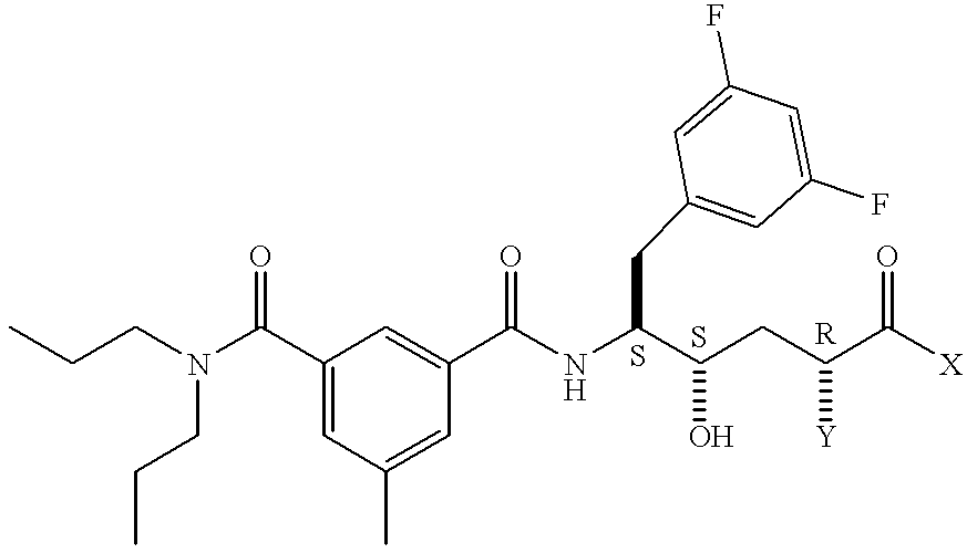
CCCN(C(C1=CC(C)=CC(C(NC(C(CC(C([X])=O)[Y])O)CC2=CC(F)=CC(F)=C2)=O)=C1)=O)CCC
